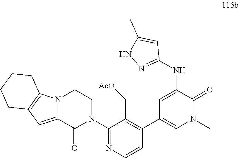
C1=C(NC2=NNC(C)=C2)C(=O)N(C)C=C1C1=C(C[AcO])C(N2CCN3C(=CC4=C3CCCC4)C2=O)=NC=C1
